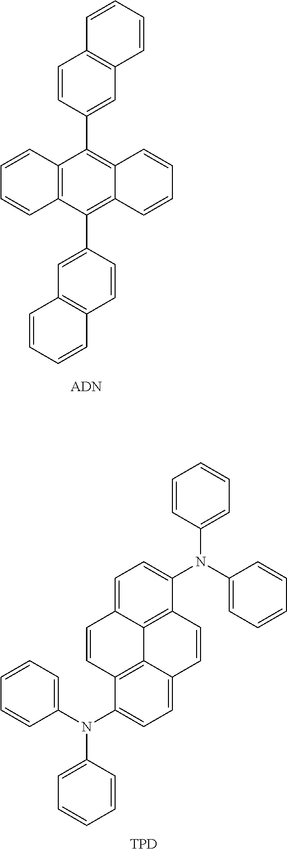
C1=CC(N(C2=CC=C3C4=C2C=CC2=CC=C(N(C5=CC=CC=C5)C5=CC=CC=C5)C(=C42)C=C3)C2=CC=CC=C2)=CC=C1.[TPD].C1=CC=CC2=C1C=CC(C1=C3C(=C(C4=CC5=C(C=C4)C=CC=C5)C4=C1C=CC=C4)C=CC=C3)=C2
